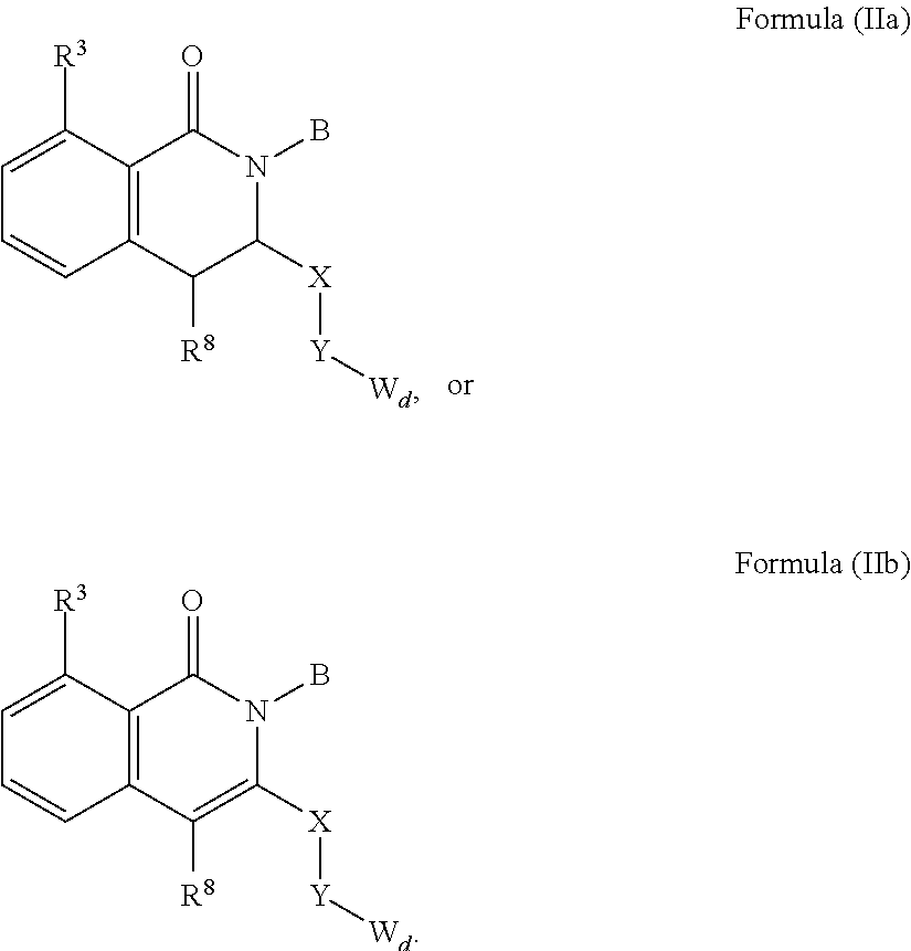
C12=C(C([R8])=C([X][Y][Wd])N(B)C1=O)C=CC=C2[R3].C12=C(C([R8])C([X][Y][Wd])N(B)C1=O)C=CC=C2[R3]
